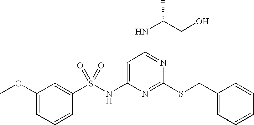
C1=C(NS(C2=CC(OC)=CC=C2)(=O)=O)N=C(SCC2=CC=CC=C2)N=C1NC(CO)C
